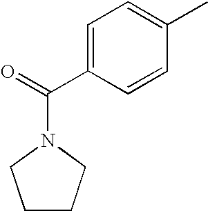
C1=C(C(=O)N2CCCC2)C=CC(C)=C1
